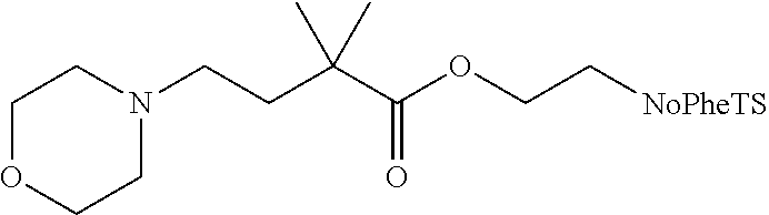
O1CCN(CCC(C)(C)C(OCC[NoPheTS])=O)CC1
